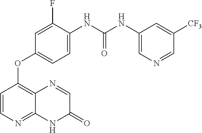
C1=CN=C2C(=C1OC1=CC=C(NC(NC3=CN=CC([CF3])=C3)=O)C(F)=C1)N=CC(=O)N2
